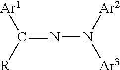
[Ar1]C([R])=NN([Ar2])[Ar3]
